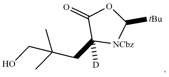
OCC(CC1([D])[NCbz]C([tBu])OC1=O)(C)C
